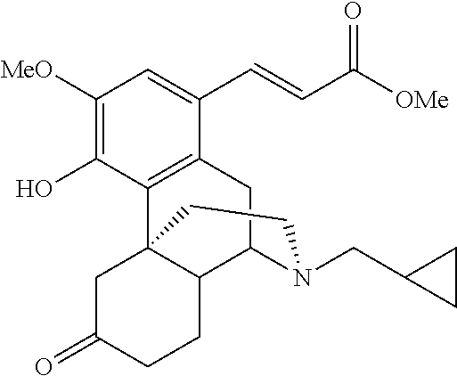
C1([MeO])=C(O)C2=C(C(C=CC([OMe])=O)=C1)CC1C3C2(CC(=O)CC3)CCN1CC1CC1
